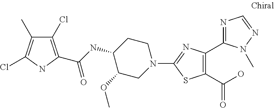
C1CC(NC(=O)C2=C(Cl)C(C)=C(Cl)N2)C(OC)CN1C1=NC(C2=NC=NN2C)=C(C(O)=O)S1
